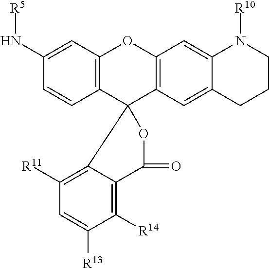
C1=CC2=C(C=C1N[R5])OC1=C(C23OC(=O)C2=C([R14])C([R13])=CC([R11])=C32)C=C2C(=C1)N([R10])CCC2
